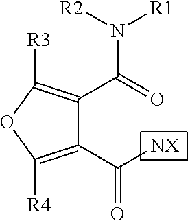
C([NX])(C1=C([R4])OC([R3])=C1C(=O)N([R2])[R1])=O
